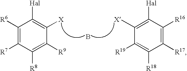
[Hal]C1=C([X])C([R9])=C([R8])C([R7])=C1[R6].[Hal]C1=C([X])C([R19])=C([R18])C([R17])=C1[R16].B
